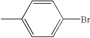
C1=CC(C)=CC=C1Br
